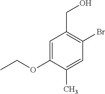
BrC1=C(CO)C=C(OCC)C(C)=C1
